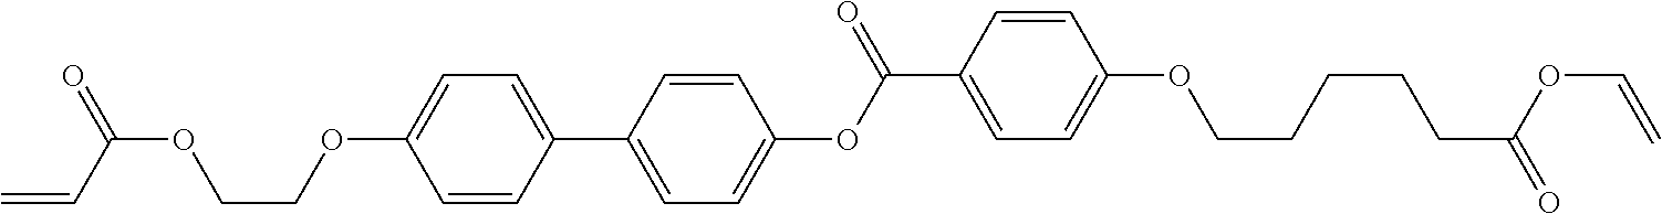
C1=CC(C2=CC=C(OC(C3=CC=C(OCCCCCC(=O)OC=C)C=C3)=O)C=C2)=CC=C1OCCOC(C=C)=O
